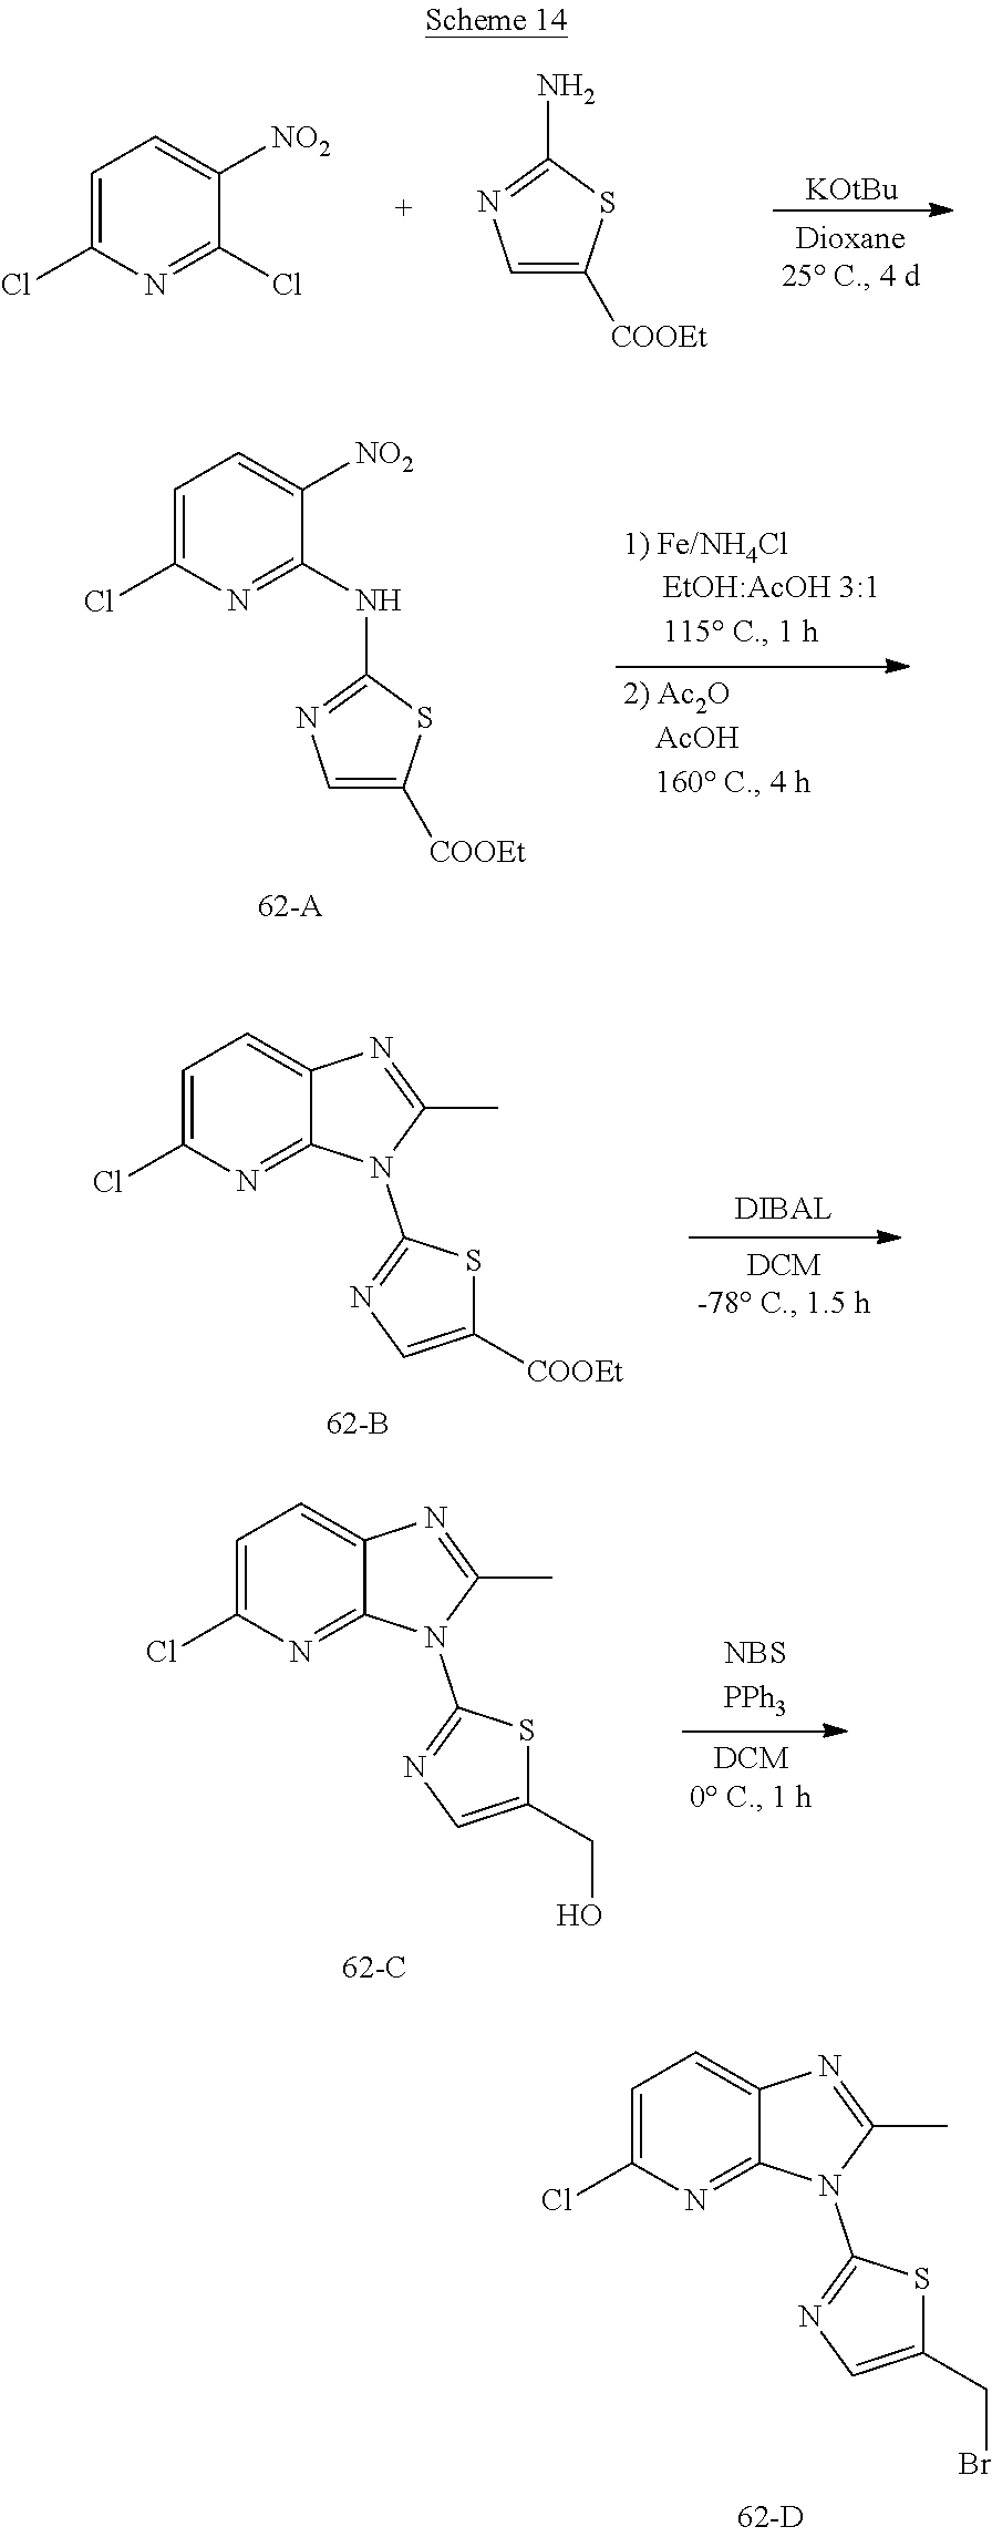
C1=C(Cl)N=C2C(=C1)N=C(C)N2C1=NC=C(CBr)S1.[KOtBu].ClC1=NC(Cl)=CC=C1[NO2].C1(N)=NC=C([COOEt])S1.C1(NC2=NC(Cl)=CC=C2[NO2])=NC=C([COOEt])S1.C1=C(Cl)N=C2C(=C1)N=C(C)N2C1=NC=C([COOEt])S1.C1=C(Cl)N=C2C(=C1)N=C(C)N2C1=NC=C(CO)S1
